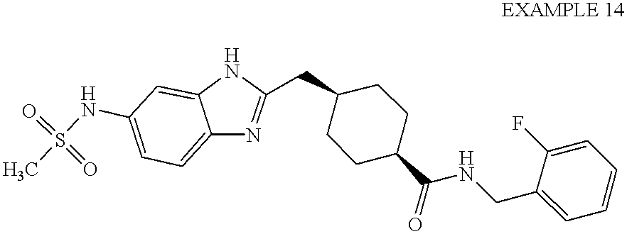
N1=C(CC2CCC(C(=O)NCC3=CC=CC=C3F)CC2)NC2=CC(NS(C)(=O)=O)=CC=C12
